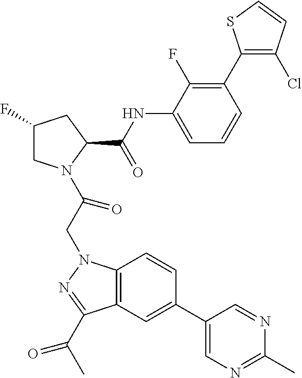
C1(F)CN(C(CN2C3=C(C(C(C)=O)=N2)C=C(C2=CN=C(C)N=C2)C=C3)=O)C(C(NC2=CC=CC(C3=C(Cl)C=CS3)=C2F)=O)C1
